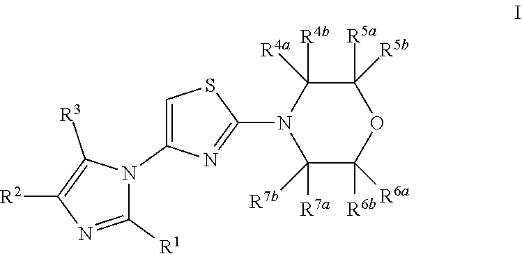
C1([R1])=NC([R2])=C([R3])N1C1=CSC(N2C([R7a])([R7b])C([R6b])([R6a])OC([R5a])([R5b])C2([R4a])[R4b])=N1
